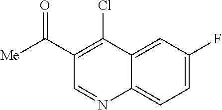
C1=C(F)C=C2C(=C1)N=CC(C([Me])=O)=C2Cl
